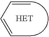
C(C=CC)=C
